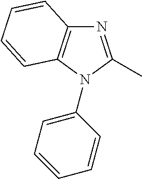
N1=C(C)N(C2=CC=CC=C2)C2=C1C=CC=C2
